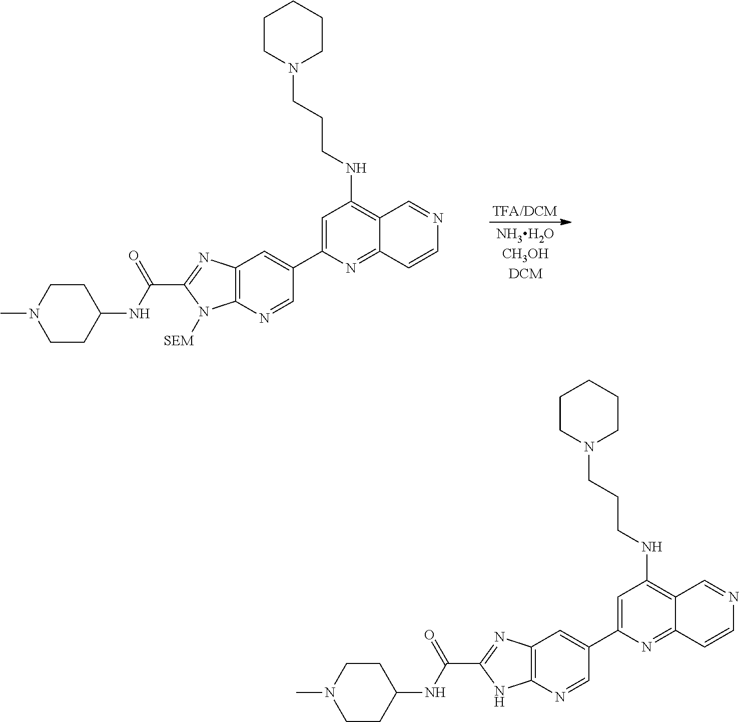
C12=C(N=CC(C3=CC(NCCCN4CCCCC4)=C4C(=N3)C=CN=C4)=C1)N([SEM])C(C(NC1CCN(C)CC1)=O)=N2.C12=C(N=CC(C3=CC(NCCCN4CCCCC4)=C4C(=N3)C=CN=C4)=C1)NC(C(NC1CCN(C)CC1)=O)=N2
